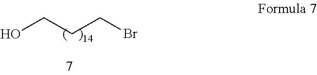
OCCCBr
